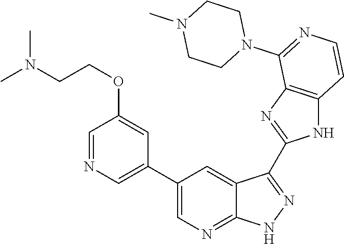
C1=NC=C(C2=CN=C3C(=C2)C(C2=NC4=C(N2)C=CN=C4N2CCN(C)CC2)=N[N H]3)C=C1OCCN(C)C
